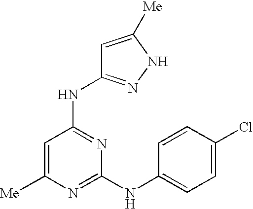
C1=C([Me])N=C(NC2=CC=C(Cl)C=C2)N=C1NC1=NNC([Me])=C1
